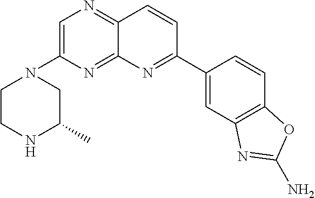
C1=C(N2CCNC(C)C2)N=C2C(=N1)C=CC(C1=CC3=C(C=C1)OC(N)=N3)=N2
